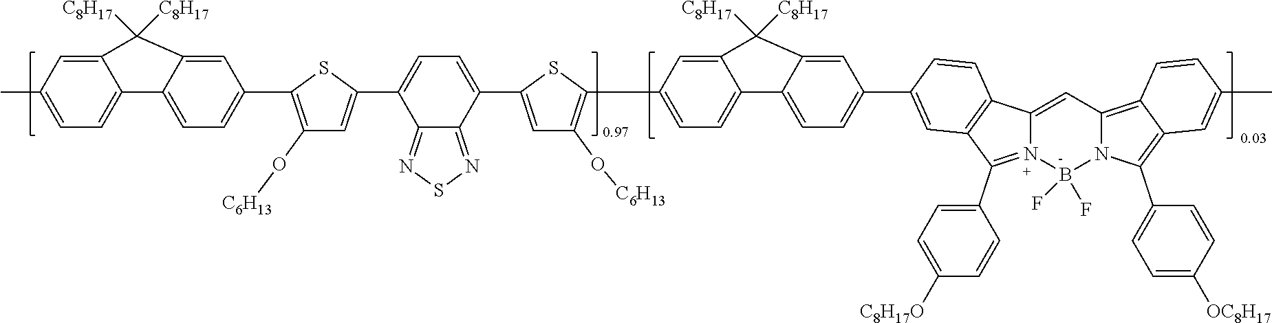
C1=C2C(=CC(C)=C1)C([C8H17])([C8H17])C1=CC(C3=C(O[C6H13])C=C(C4=CC=C(C5=CC(O[C6H13])=C(C6=CC=C7C(=C6)C([C8H17])([C8H17])C6=CC(C8=CC9=C(C%10=CC%11=C%12C(=C(C%13=CC=C([OC8H17])C=C%13)N%11B(F)(F)N%10=C9C9=CC=C([C8H17O])C=C9)C=C(C)C=C%12)C=C8)=CC=C76)S5)C5=NSN=C45)S3)=CC=C21
